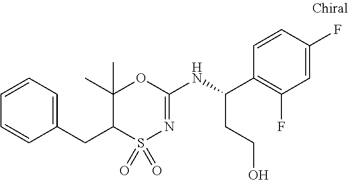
C1(CC2S(=O)(=O)N=C(NC(C3=C(F)C=C(F)C=C3)CCO)OC2(C)C)=CC=CC=C1
